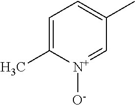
C1=C(C)[N+]([O-])=CC(C)=C1
